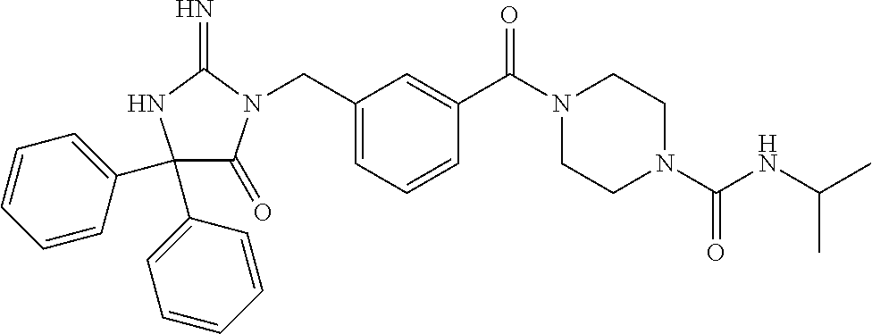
C1(C2=CC=CC=C2)(C2=CC=CC=C2)C(=O)N(CC2=CC=CC(C(=O)N3CCN(C(NC(C)C)=O)CC3)=C2)C(=N)N1
